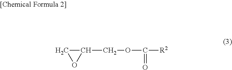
C1(COC(=O)[R2])CO1
